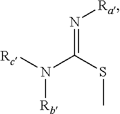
[Rc]N(C(SC)=N[Ra])[Rb]
